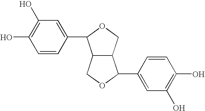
C1=CC(C2C3C(CO2)C(C2=CC(O)=C(O)C=C2)OC3)=CC(O)=C1O
